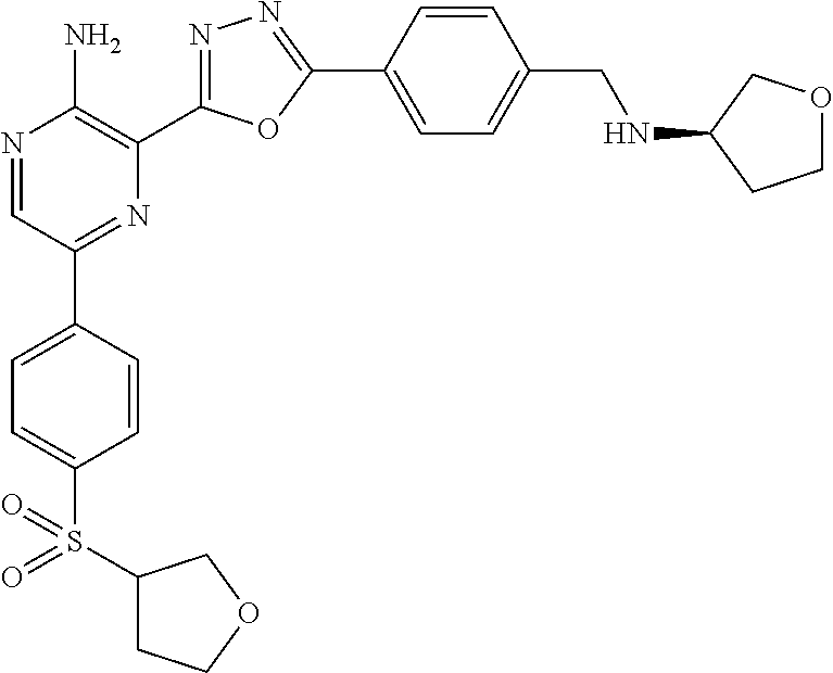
N1=CC(C2=CC=C(S(C3CCOC3)(=O)=O)C=C2)=NC(C2=NN=C(C3=CC=C(CNC4CCOC4)C=C3)O2)=C1N
